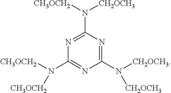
N1=C(N([CH2OCH3])[CH3OCH2])N=C(N([CH2OCH3])[CH2OCH3])N=C1N([CH3OCH2])[CH3OCH2]
